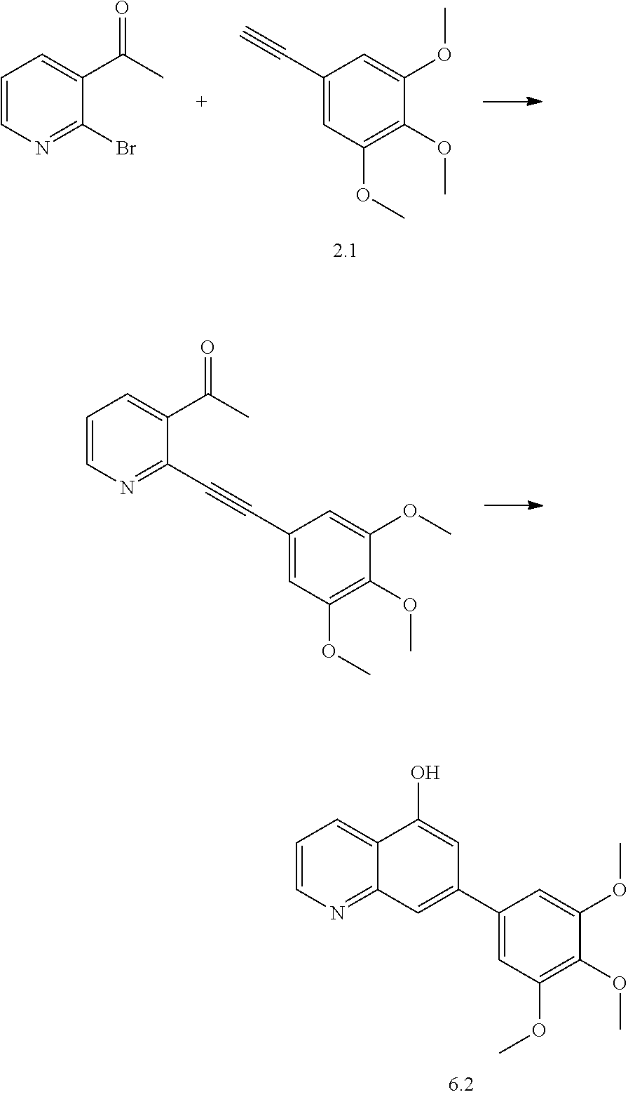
C1=CN=C2C(=C1)C(O)=CC(C1=CC(OC)=C(OC)C(OC)=C1)=C2.C1(C#C)=CC(OC)=C(OC)C(OC)=C1.C1=CN=C(Br)C(C(C)=O)=C1.C1=CN=C(C#CC2=CC(OC)=C(OC)C(OC)=C2)C(C(C)=O)=C1
